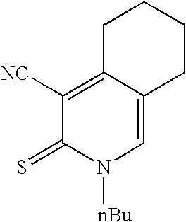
C1C2=C([NC])C(=S)N([nBu])C=C2CCC1
